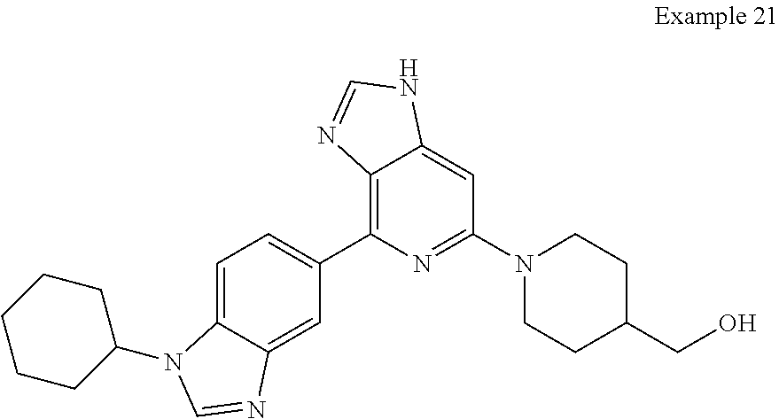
C1=C2C(=CC(C3=C4C(=CC(N5CCC(CO)CC5)=N3)NC=N4)=C1)N=CN2C1CCCCC1
